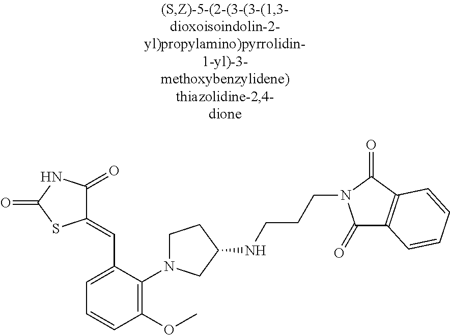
C1=C(C=C2C(=O)NC(=O)S2)C(N2CCC(NCCCN3C(=O)C4=C(C3=O)C=CC=C4)C2)=C(OC)C=C1
